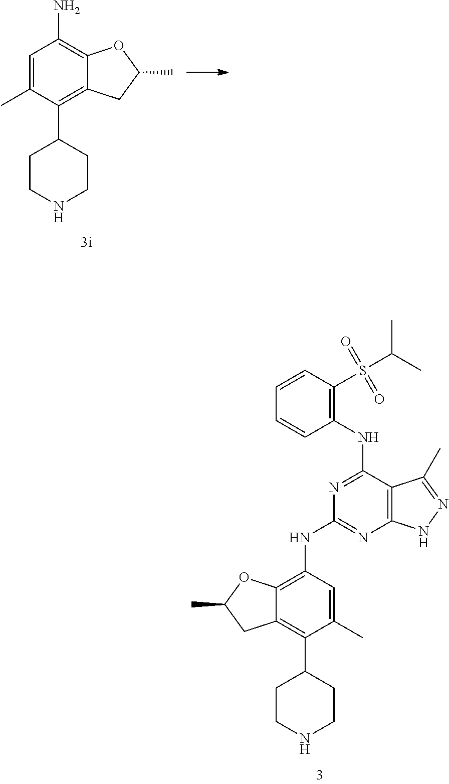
C1=C(C)C(C2CCNCC2)=C2C(=C1N)OC(C)C2.C1(C)=CC(NC2=NC3=C(C(NC4=C(S(C(C)C)(=O)=O)C=CC=C4)=N2)C(C)=NN3)=C2C(=C1C1CCNCC1)CC(C)O2
